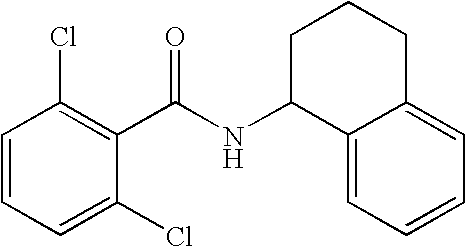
C1=CC=C(Cl)C(C(NC2C3=CC=CC=C3CCC2)=O)=C1Cl
